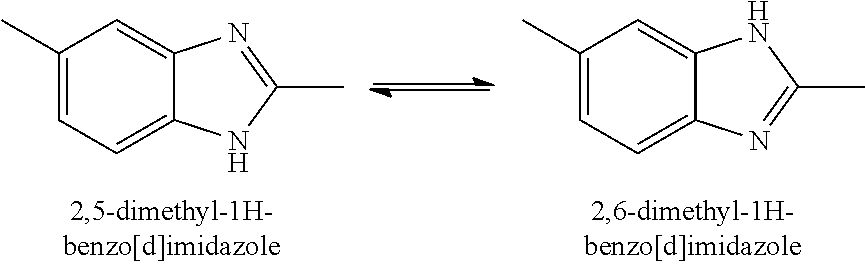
C1(C)=CC=C2C(=C1)N=C(C)N2.C1(C)=CC=C2C(=C1)NC(C)=N2
